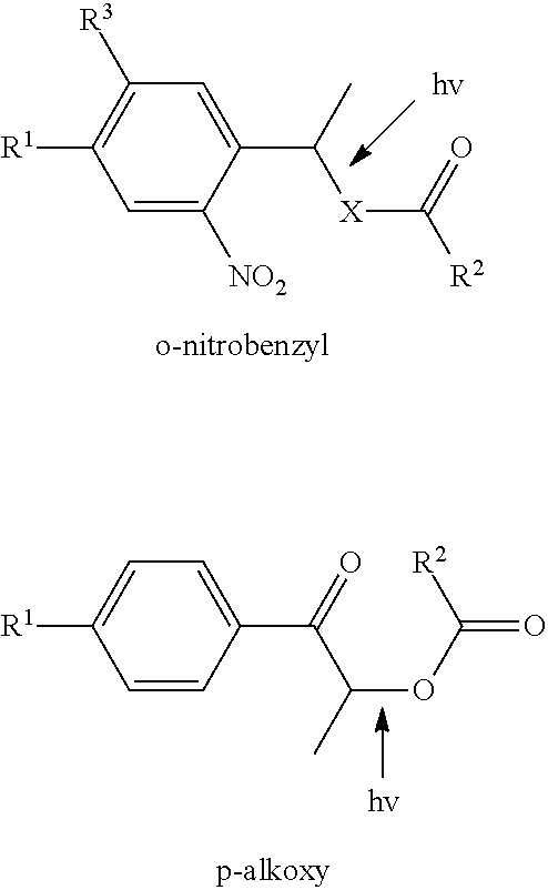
C1=C([NO2])C(C(C)[X]C([R2])=O)=CC([R3])=C1[R1].C1=CC(C(C(OC([R2])=O)C)=O)=CC=C1[R1]
